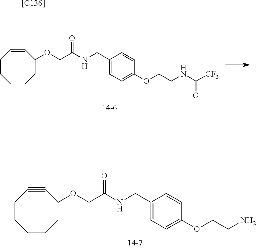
C1(CNC(COC2C#CCCCCC2)=O)=CC=C(OCCNC([CF3])=O)C=C1.C1(CNC(COC2C#CCCCCC2)=O)=CC=C(OCCN)C=C1.[[C136]]
